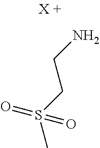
NCCS(C)(=O)=O
